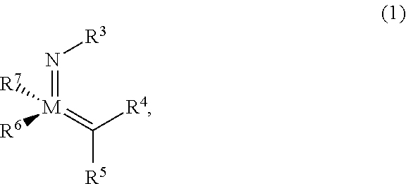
[R6][M](=C([R4])[R5])(=N[R3])[R7]
